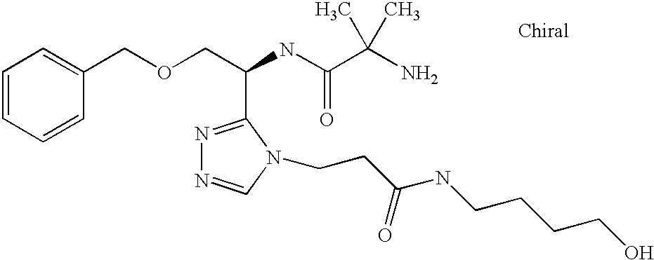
C1=CC=CC(COCC(NC(C(N)(C)C)=O)C2=NN=CN2CCC(NCCCCO)=O)=C1
